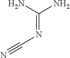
C(=NC#N)(N)N
